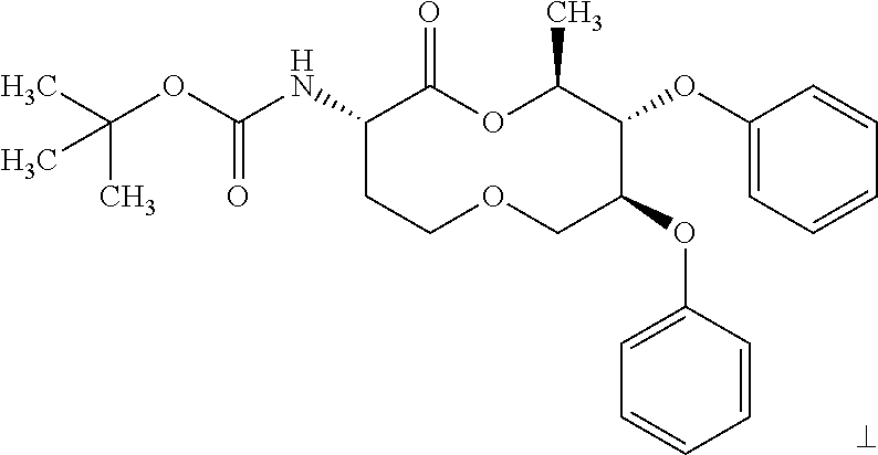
C1(NC(OC(C)(C)C)=O)CCOCC(OC2=CC=CC=C2)C(OC2=CC=CC=C2)C(C)OC1=O
